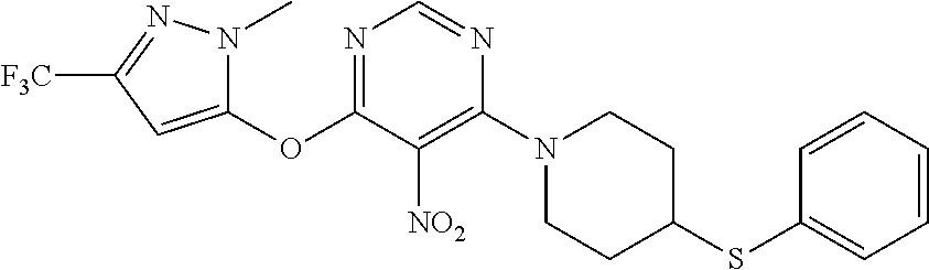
C1(OC2=NC=NC(N3CCC(SC4=CC=CC=C4)CC3)=C2[NO2])=CC([F3C])=NN1C
